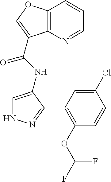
C12=C(N=CC=C1)C(C(NC1=CNN=C1C1=C(OC(F)F)C=CC(Cl)=C1)=O)=CO2
